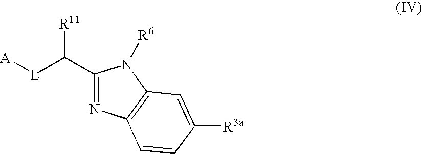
[A][L]C(C1=NC2=C(N1[R6])C=C([R3a])C=C2)[R11]
